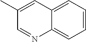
C12=CC=CC=C1N=CC(C)=C2
